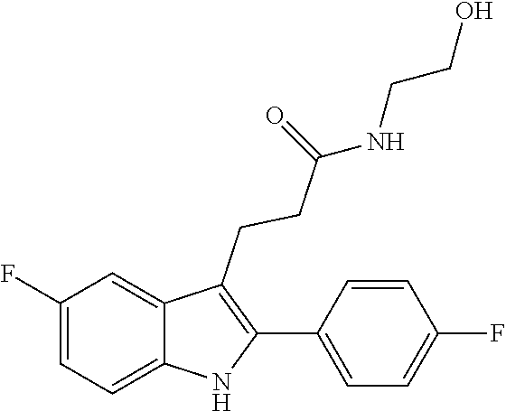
C1(CCC(=O)NCCO)=C(C2=CC=C(F)C=C2)NC2=CC=C(F)C=C12
